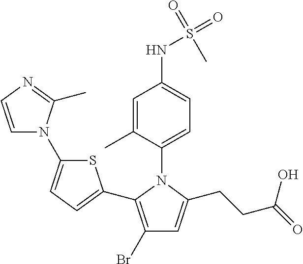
C1=C(C)C(N2C(C3=CC=C(N4C=CN=C4C)S3)=C(Br)C=C2CCC(=O)O)=CC=C1NS(=O)(=O)C
